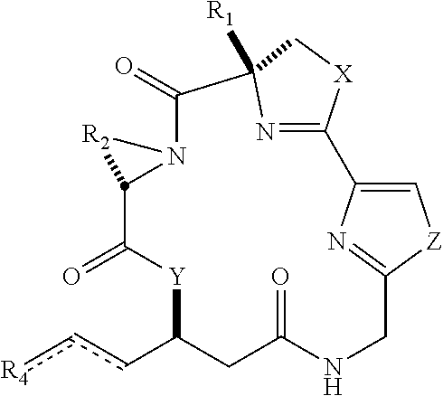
[R4]ccC1CC(=O)NCC2=NC(=C[Z]2)C2=NC([R1])(C(=O)N3[R2]C3C(=O)[Y]1)C[X]2
